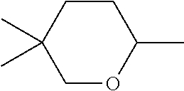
C1OC(C)CCC1(C)C
